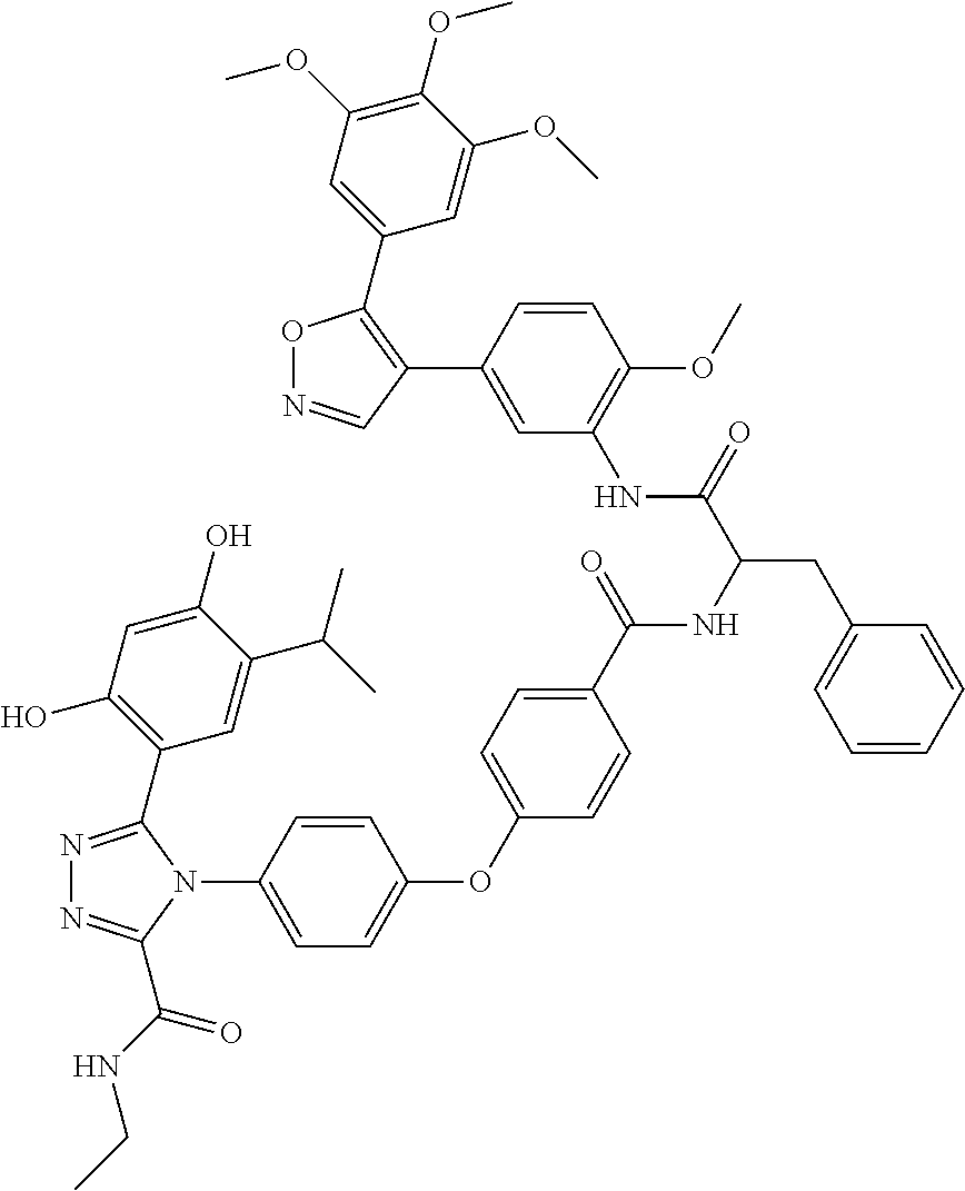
C1=CC(N2C(C3=C(O)C=C(O)C(C(C)C)=C3)=NN=C2C(=O)NCC)=CC=C1OC1=CC=C(C(NC(C(NC2=C(OC)C=CC(C3=C(C4=CC(OC)=C(OC)C(OC)=C4)ON=C3)=C2)=O)CC2=CC=CC=C2)=O)C=C1
